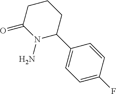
C1=C(F)C=CC(C2CCCC(=O)N2N)=C1
